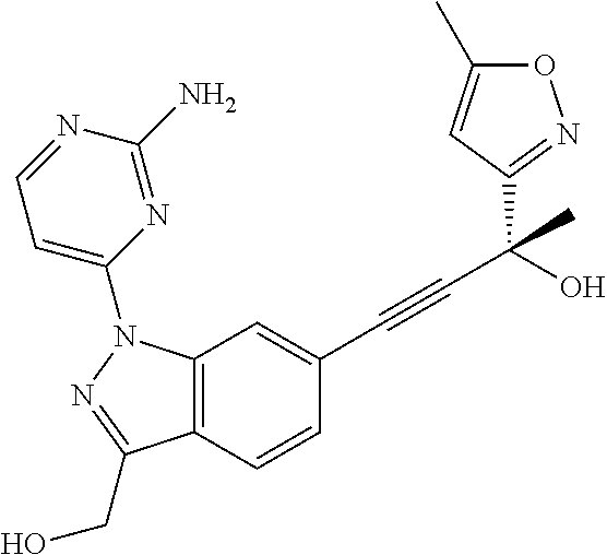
C12=C(C=CC(C#CC(O)(C)C3=NOC(C)=C3)=C1)C(CO)=NN2C1=CC=NC(N)=N1
